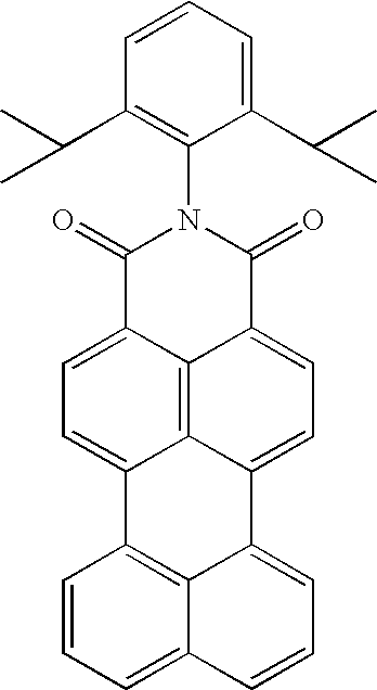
C1=C2C3=C4C(=C1)C(=O)N(C1=C(C(C)C)C=CC=C1C(C)C)C(=O)C4=CC=C3C1=CC=CC3=CC=CC2=C13
